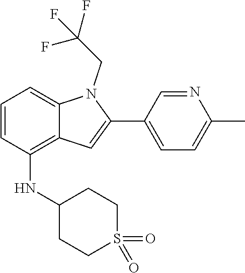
O=S1(=O)CCC(NC2=C3C(=CC=C2)N(CC(F)(F)F)C(C2=CC=C(C)N=C2)=C3)CC1
